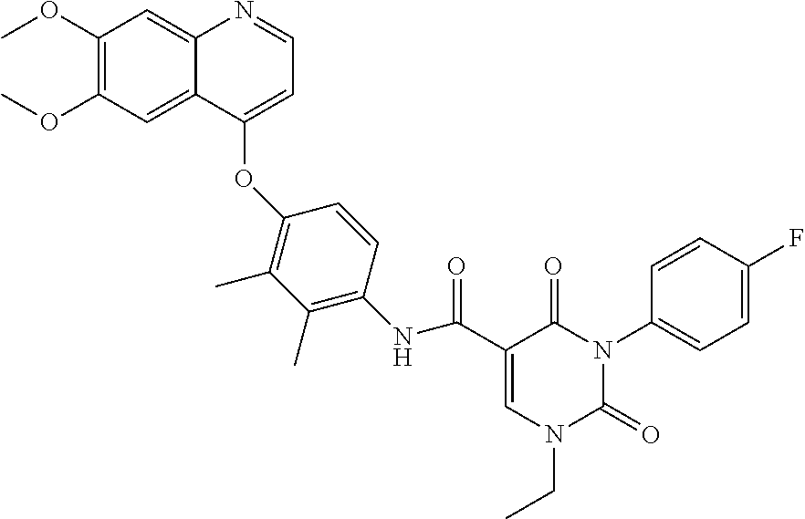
C1(OC)=C(OC)C=C2C(=C1)N=CC=C2OC1=C(C)C(C)=C(NC(C2=CN(CC)C(=O)N(C3=CC=C(F)C=C3)C2=O)=O)C=C1
